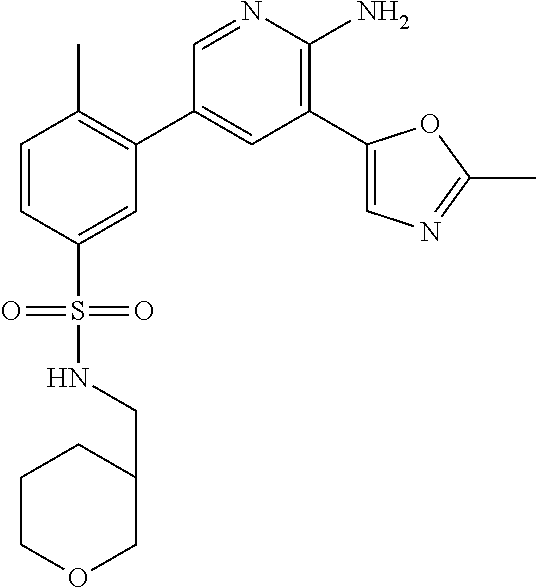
C1=CC(S(=O)(NCC2CCCOC2)=O)=CC(C2=CC(C3=CN=C(C)O3)=C(N)N=C2)=C1C
